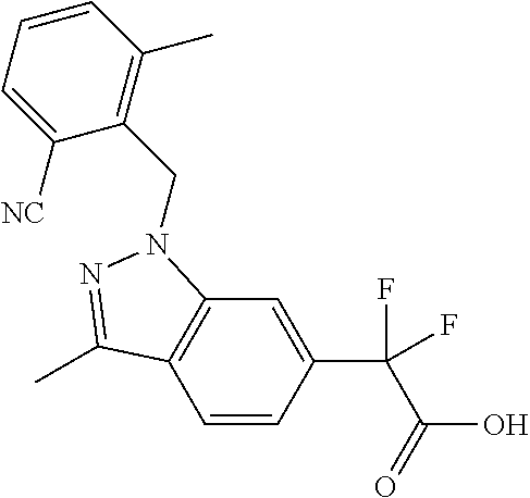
C1=CC(C(F)(C(=O)O)F)=CC2=C1C(C)=NN2CC1=C(C)C=CC=C1[NC]
